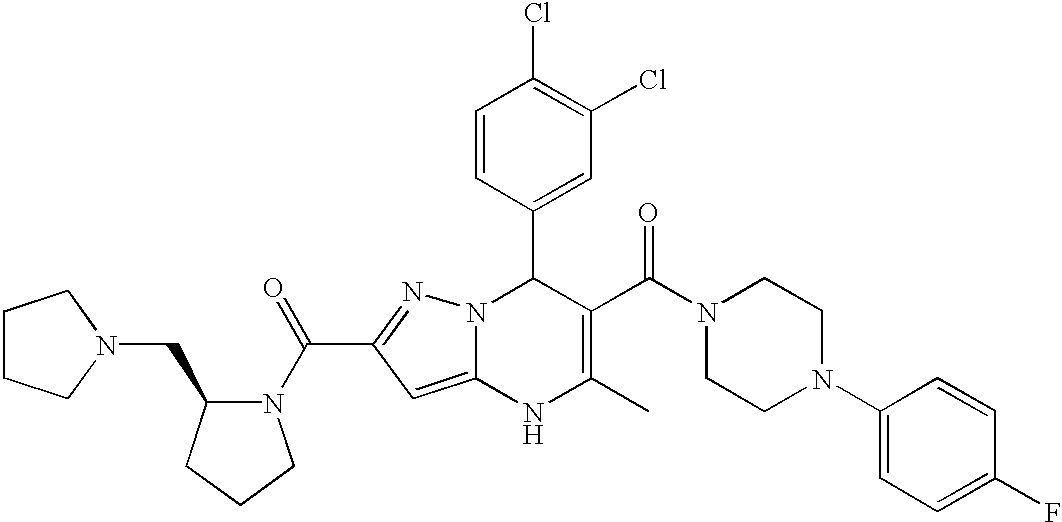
C1=CC(C2N3C(=CC(C(=O)N4C(CN5CCCC5)CCC4)=N3)NC(C)=C2C(N2CCN(C3=CC=C(F)C=C3)CC2)=O)=CC(Cl)=C1Cl
